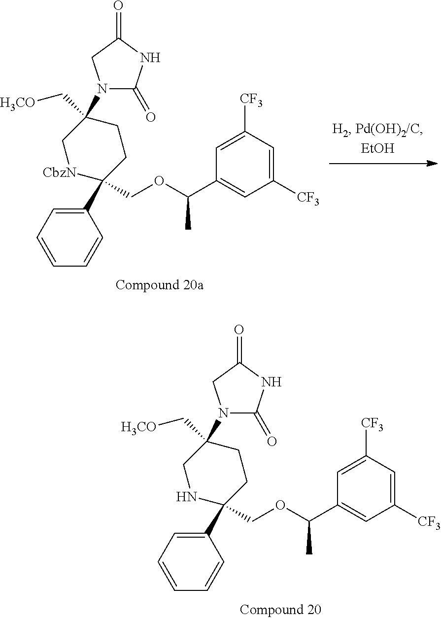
C1(C2(COC(C3=CC([CF3])=CC([CF3])=C3)C)CCC(N3C(=O)NC(=O)C3)(C[H3CO])C[CbzN]2)=CC=CC=C1.C1(C2(COC(C3=CC([CF3])=CC([CF3])=C3)C)CCC(N3C(=O)NC(=O)C3)(C[H3CO])CN2)=CC=CC=C1
